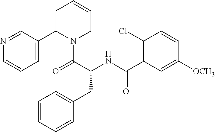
N1=CC(C2N(C(=O)C(NC(C3=C(Cl)C=CC([OCH3])=C3)=O)CC3=CC=CC=C3)CC=CC2)=CC=C1
